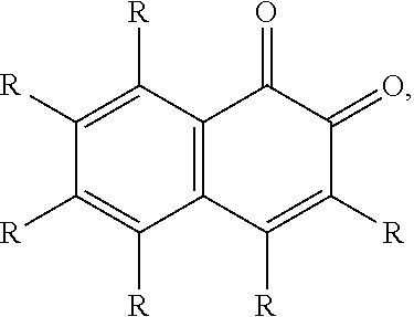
C12=C(C([R])=C([R])C(=O)C1=O)C([R])=C([R])C([R])=C2[R]
